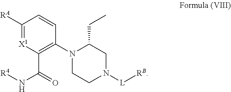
C1([RA])=[X1]C(C(=O)N[R4])=C(N2CCN([L][RB])CC2CC)C=C1
